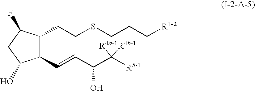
C1(C=CC(C([R5-1])([R4a-1])[R4b-1])O)C(CCSCCC[R1-2])C(F)CC1O
